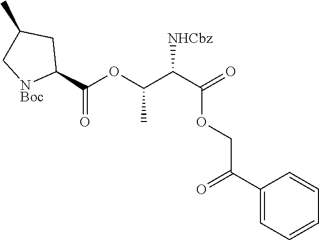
C1(C(=O)COC(C(C(OC(C2CC(C)C[NBoc]2)=O)C)[NHCbz])=O)=CC=CC=C1
